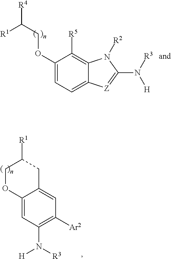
C1(OCC([R4])[R1])=CC=C2C(=C1[R5])N([R2])C(N([R3])[H])=[Z]2.C12=CC(N([R3])[H])=C([Ar2])C=C1CC([R1])CO2
